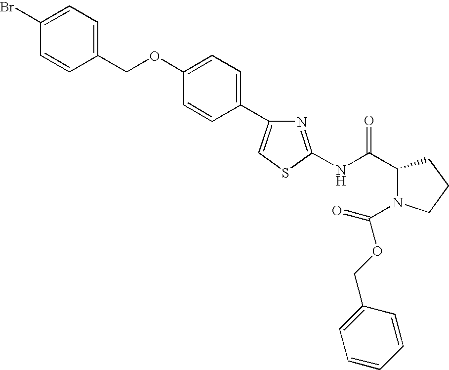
N(C(C1N(C(OCC2=CC=CC=C2)=O)CCC1)=O)C1=NC(C2=CC=C(OCC3=CC=C(Br)C=C3)C=C2)=CS1
